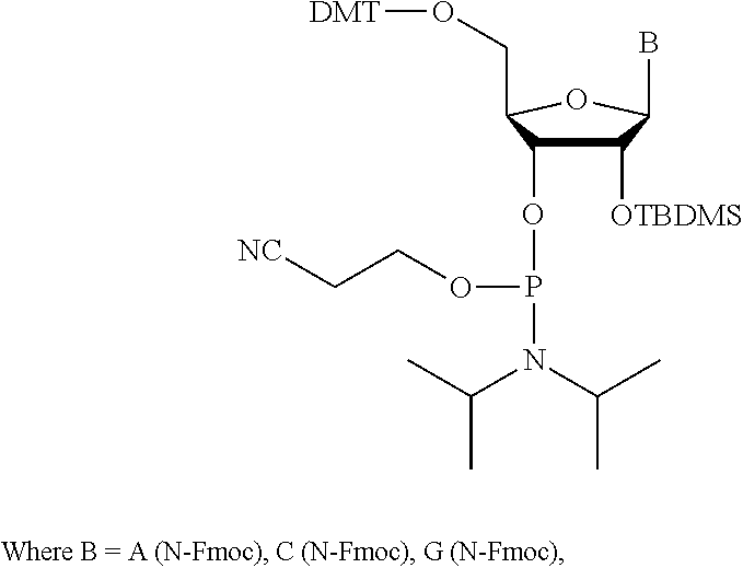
C(O[DMT])C1C(OP(N(C(C)C)C(C)C)OCC[NC])C([OTBDMS])C(B)O1
